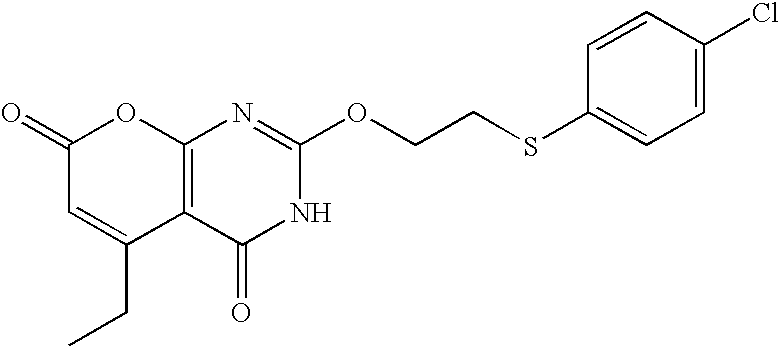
C12=C(C(=O)NC(OCCSC3=CC=C(Cl)C=C3)=N1)C(CC)=CC(=O)O2
